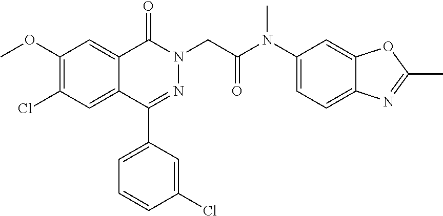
COC1=C(Cl)C=C2C(=C1)C(=O)N(CC(N(C1=CC=C3C(=C1)OC(C)=N3)C)=O)N=C2C1=CC=CC(Cl)=C1
